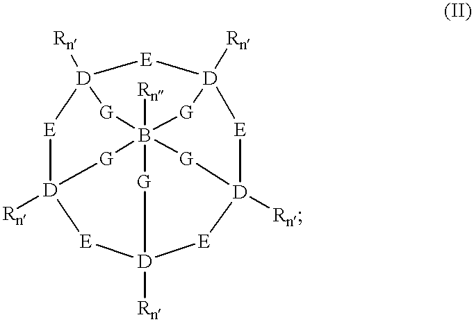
[E]1[D]2([Rn])[E][D]3([Rn])[E][D]4([Rn])[E][D]5([Rn])[E][D]1([Rn])[G]B([Rn])([G]5)([G]2)([G]4)[G]3
